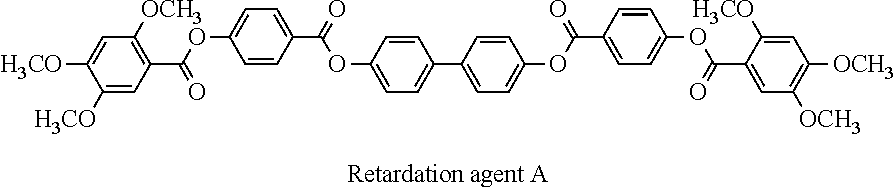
C1([H3CO])=CC(C(OC2=CC=C(C(=O)OC3=CC=C(C4=CC=C(OC(C5=CC=C(OC(C6=CC([OCH3])=C([OCH3])C=C6[H3CO])=O)C=C5)=O)C=C4)C=C3)C=C2)=O)=C([OCH3])C=C1[H3CO]
